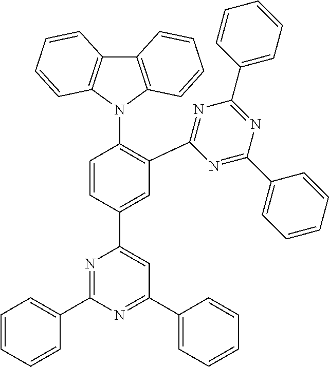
C12=C(N(C3=C(C4=NC(C5=CC=CC=C5)=NC(C5=CC=CC=C5)=N4)C=C(C4=CC(C5=CC=CC=C5)=NC(C5=CC=CC=C5)=N4)C=C3)C3=C1C=CC=C3)C=CC=C2
